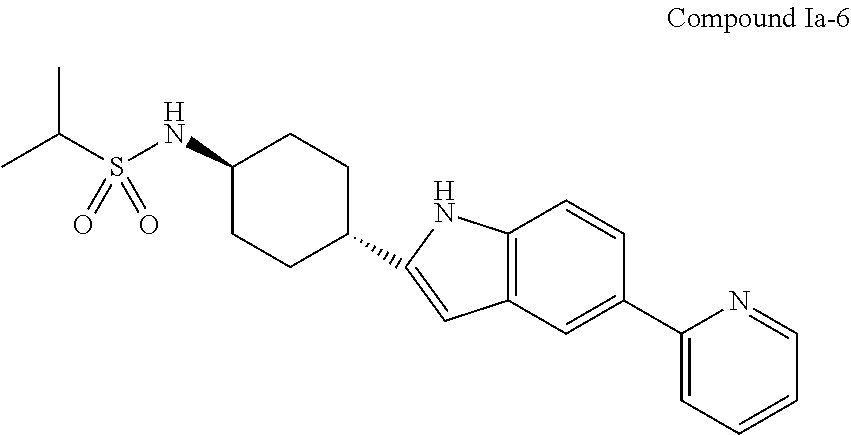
C(S(NC1CCC(C2=CC3=C(N2)C=CC(C2=CC=CC=N2)=C3)CC1)(=O)=O)(C)C
